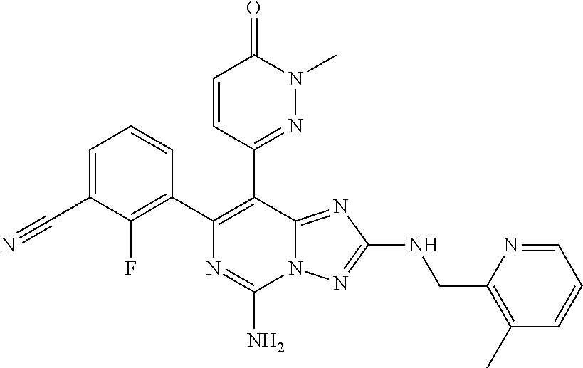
C1=C(C#N)C(F)=C(C2=C(C3=NN(C)C(=O)C=C3)C3=NC(NCC4=C(C)C=CC=N4)=NN3C(N)=N2)C=C1
